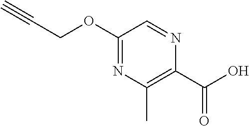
C1(OCC#C)=NC(C)=C(C(=O)O)N=C1
